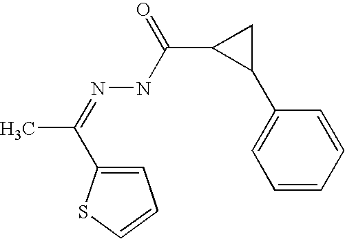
C1=C(C(=NNC(C2C(C3=CC=CC=C3)C2)=O)C)SC=C1
